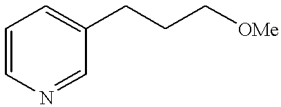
C1=CC=C(CCC[OMe])C=N1
